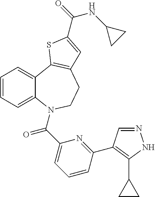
C12=CC=CC=C1N(C(=O)C1=CC=CC(C3=C(C4CC4)NN=C3)=N1)CCC1=C2SC(C(NC2CC2)=O)=C1
